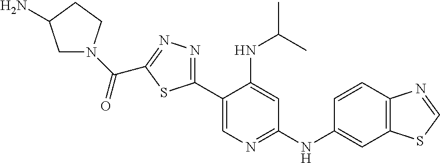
C1(C2=NN=C(C(=O)N3CC(N)CC3)S2)=CN=C(NC2=CC3=C(C=C2)N=CS3)C=C1NC(C)C
